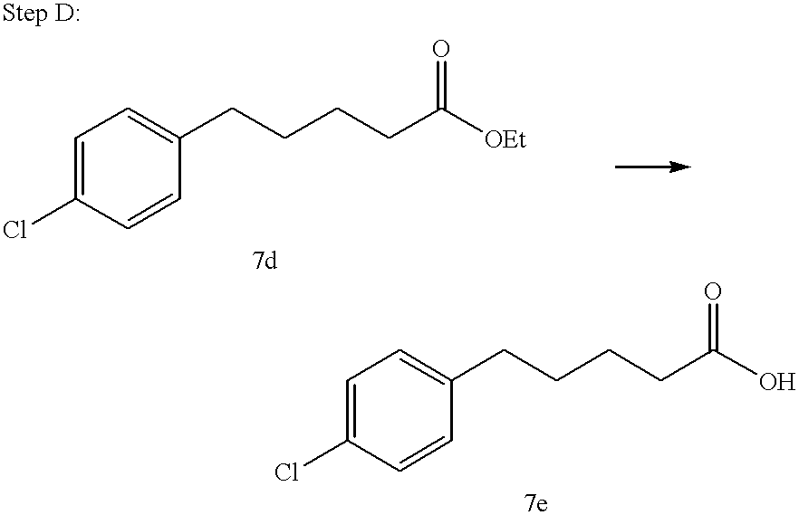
C1=C(Cl)C=CC(CCCCC(O)=O)=C1.C1=C(Cl)C=CC(CCCCC([OEt])=O)=C1
